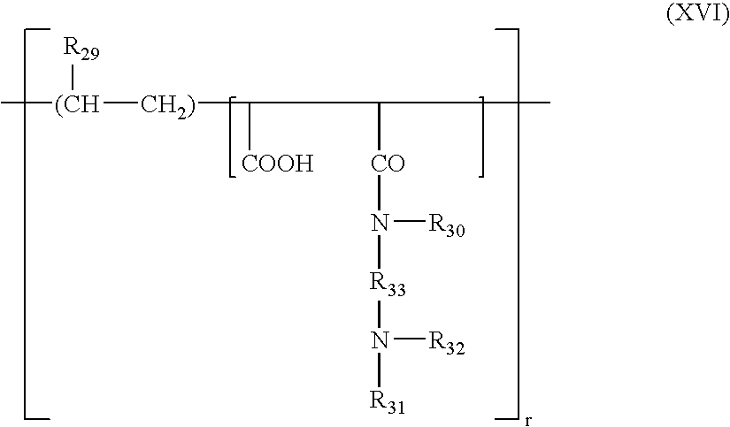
C[(CH]([R29])[CH2)]C([COOH])C([CO]N([R30])[R33]N([R32])[R31])C
